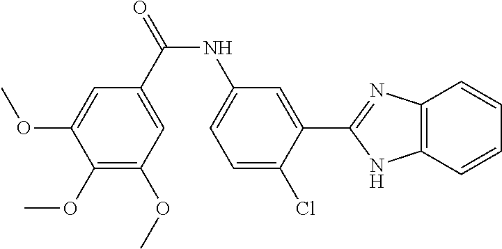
C1(OC)=C(OC)C=C(C(=O)NC2=CC=C(Cl)C(C3=NC4=C(C=CC=C4)N3)=C2)C=C1OC
